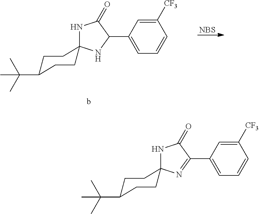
[NBS].N1C(=O)C(C2=CC=CC([CF3])=C2)NC12CCC(C(C)(C)C)CC2.N1C(=O)C(C2=CC=CC([CF3])=C2)=NC12CCC(C(C)(C)C)CC2
